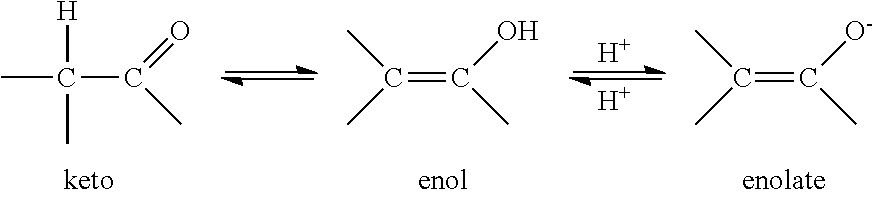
[H].[H].C(=C(C)[O-])(C)C.C(=C(C)O)(C)C.CC([H])(C(C)=O)C
